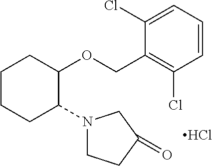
Cl.C1CCC(N2CCC(=O)C2)C(OCC2=C(Cl)C=CC=C2Cl)C1
